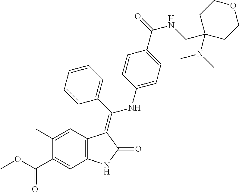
C1(C)=CC2=C(C=C1C(OC)=O)NC(=O)C2=C(C1=CC=CC=C1)NC1=CC=C(C(=O)NCC2(N(C)C)CCOCC2)C=C1
